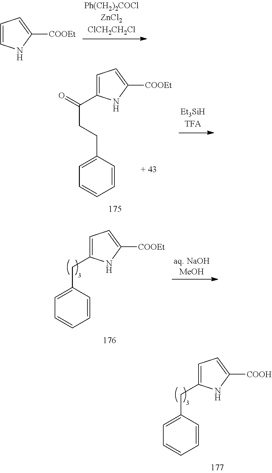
C1=CNC([COOEt])=C1.C1=C(C(=O)CCC2=CC=CC=C2)NC([COOEt])=C1.C1=C(CC2=CC=CC=C2)NC([COOEt])=C1.C1=C(CC2=CC=CC=C2)NC([COOH])=C1
